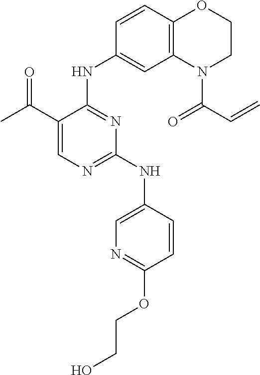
C1=CC(NC2=NC=C(C(C)=O)C(NC3=CC4=C(C=C3)OCCN4C(=O)C=C)=N2)=CN=C1OCCO
